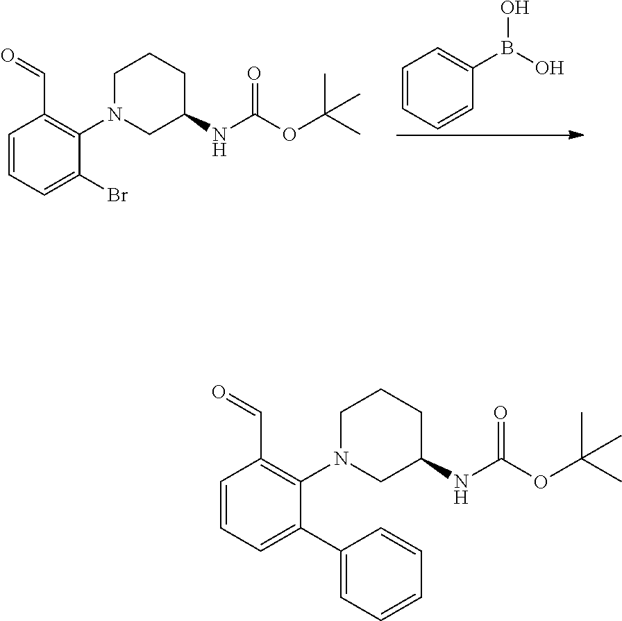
C1=CC=CC(B(O)O)=C1.C1=CC=C(Br)C(N2CC(NC(OC(C)(C)C)=O)CCC2)=C1C=O.C1=CC=C(C2=CC=CC=C2)C(N2CC(NC(OC(C)(C)C)=O)CCC2)=C1C=O
